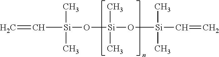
C([Si](O[Si](O[Si](C=C)(C)C)(C)C)(C)C)=C
